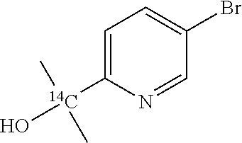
C1(Br)=CC=C([14C](O)(C)C)N=C1
